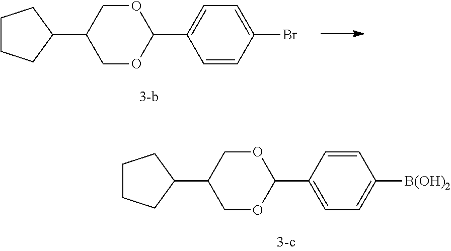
C1=CC(Br)=CC=C1C1OCC(C2CCCC2)CO1.C1=C(C2OCC(C3CCCC3)CO2)C=CC([B(OH)2])=C1
